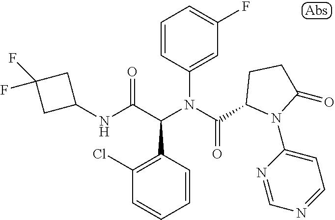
C1(NC(C(N(C(=O)C2N(C3=CC=NC=N3)C(=O)CC2)C2=CC(F)=CC=C2)C2=C(Cl)C=CC=C2)=O)CC(F)(F)C1
